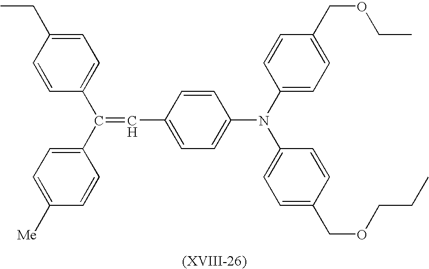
C1=CC(CC)=CC=C1C(C1=CC=C([Me])C=C1)=CC1=CC=C(N(C2=CC=C(COCCC)C=C2)C2=CC=C(COCC)C=C2)C=C1
